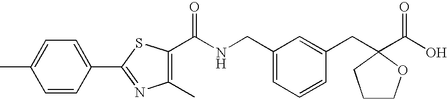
C1=CC(C2=NC(C)=C(C(NCC3=CC=CC(CC4(C(O)=O)OCCC4)=C3)=O)S2)=CC=C1C
